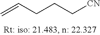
C=CCCC[CN]
